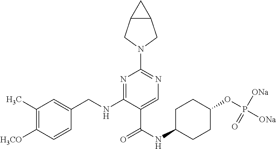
C1(C)=C([H3CO])C=CC(CNC2=NC(N3CC4C(C3)C4)=NC=C2C(NC2CCC(OP([ONa])([ONa])=O)CC2)=O)=C1
